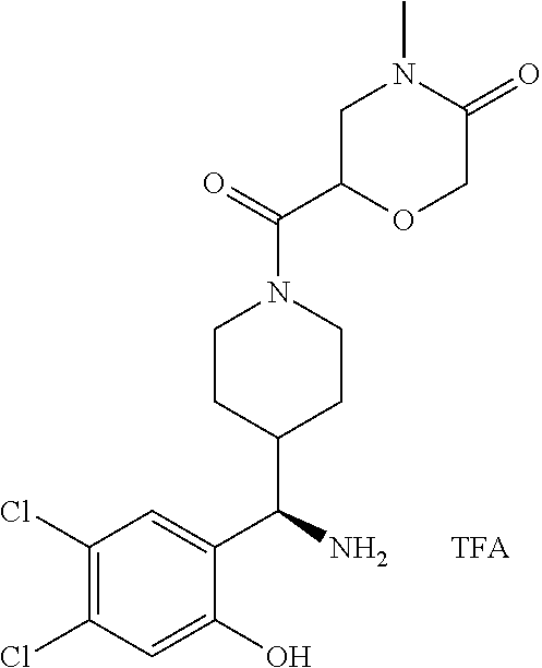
CN1CC(C(=O)N2CCC(C(C3=CC(Cl)=C(Cl)C=C3O)N)CC2)OCC1=O.[TFA]
